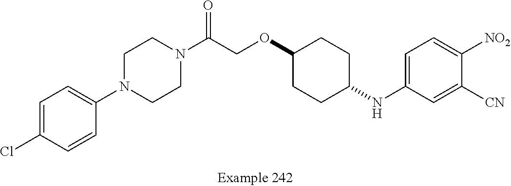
C1=C(Cl)C=CC(N2CCN(C(COC3CCC(NC4=CC=C([NO2])C([CN])=C4)CC3)=O)CC2)=C1
